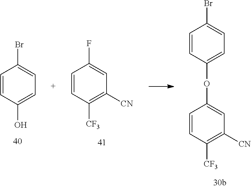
C1=CC(O)=CC=C1Br.C1=CC([CF3])=C([CN])C=C1F.C1=CC([CF3])=C([CN])C=C1OC1=CC=C(Br)C=C1
